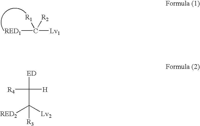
[RED1]C([Lv1])([R1])[R2].[ED]C([R4])([H])C([RED2])([Lv2])[R3]
